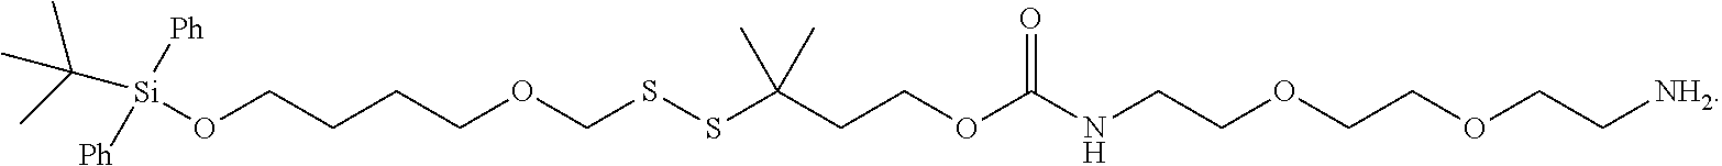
C(CCOCSSC(CCOC(NCCOCCOCC[NH2])=O)(C)C)CO[Si]([Ph])([Ph])C(C)(C)C
